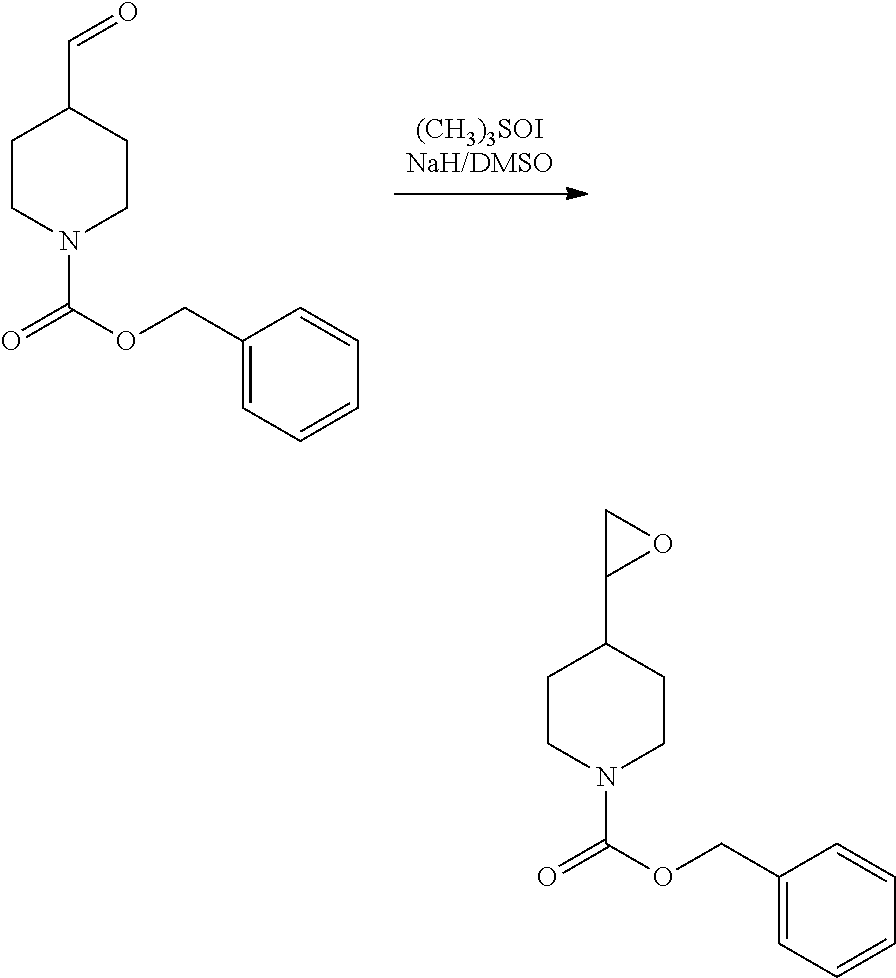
C1CN(C(=O)OCC2=CC=CC=C2)CCC1C=O.C1CN(C(=O)OCC2=CC=CC=C2)CCC1C1OC1
